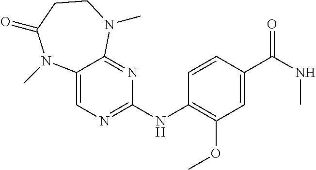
C12=CN=C(NC3=C(OC)C=C(C(NC)=O)C=C3)N=C1N(C)CCC(=O)N2C
